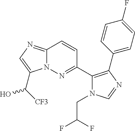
C1(C2=C(C3=NN4C(=NC=C4C([CF3])O)C=C3)N(CC(F)F)C=N2)=CC=C(F)C=C1
